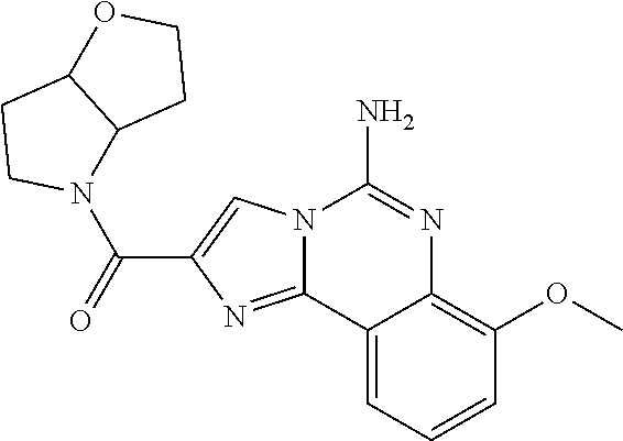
N12C(=NC(C(=O)N3C4C(CC3)OCC4)=C1)C1=CC=CC(OC)=C1N=C2N
